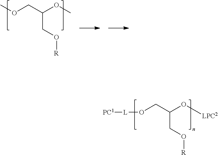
C(C(O[LPC2])CO[R])O[L][PC1].COCC(OC)CO[R]
